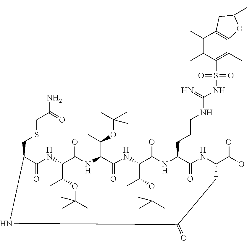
C1(CSCC(N)=O)C(=O)NC(C(OC(C)(C)C)C)C(=O)NC(C(C)OC(C)(C)C)C(=O)NC(C(OC(C)(C)C)C)C(=O)NC(CCCNC(NS(C2=C(C)C3=C(C(C)=C2C)CC(C)(C)O3)(=O)=O)=N)C(=O)NC(C(O)=O)CC(=O)N1
